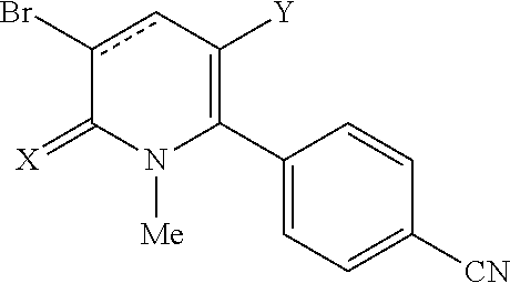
C1(C2=C([Y])cc(Br)C(=[X])N2[Me])=CC=C([CN])C=C1
